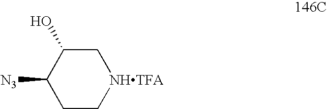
C1C[NHTFA]CC(O)C1[N3]
